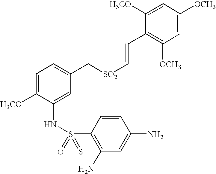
C1=C([H3CO])C(NS(=O)(C2=C(N)C=C(N)C=C2)=S)=CC(C[SO2]C=CC2=C([OCH3])C=C([OCH3])C=C2[H3CO])=C1
